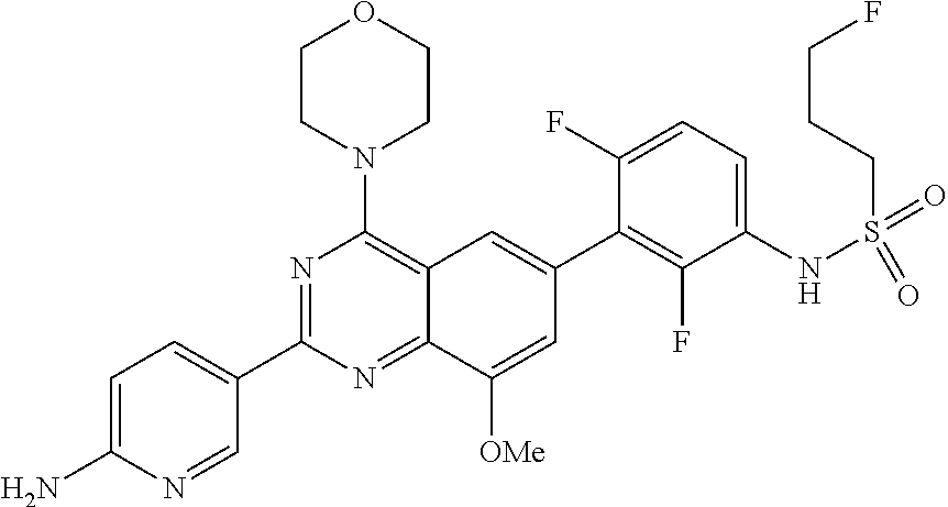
C1=C(N)N=CC(C2=NC(N3CCOCC3)=C3C(=N2)C([OMe])=CC(C2=C(F)C(NS(=O)(=O)CCCF)=CC=C2F)=C3)=C1
